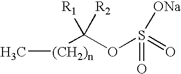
C[(CH2)n]C(OS(=O)([ONa])=O)([R1])[R2]
